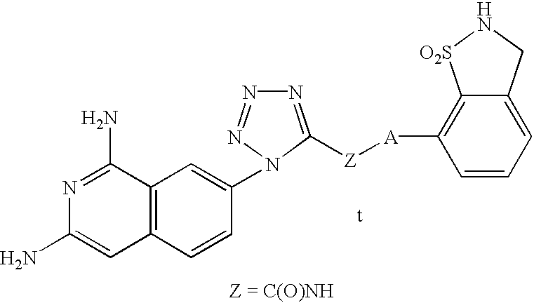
N1=C([Z][A]C2=C3C(=CC=C2)CN[O2S]3)N(C2=CC3=C(C=C2)C=C(N)N=C3N)N=N1
